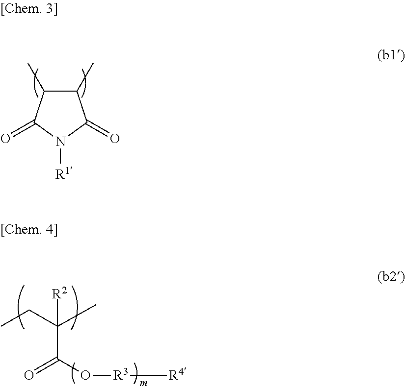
C1(C)C(C)C(=O)N([R1])C1=O.[R2]C(CC)(C)C(O[R3][R4])=O
